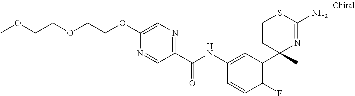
C1CC(C)(C2=C(F)C=CC(NC(C3=NC=C(OCCOCCOC)N=C3)=O)=C2)N=C(N)S1
